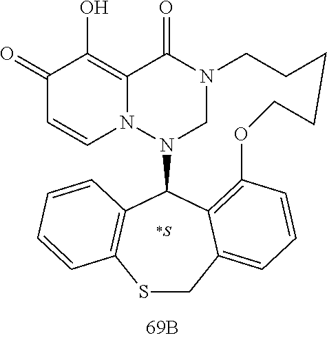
C1(=O)C=CN2C(=C1O)C(=O)N1CN2C2C3=C(SCC4=CC=CC(=C24)OCCCCC1)C=CC=C3.[*S]
